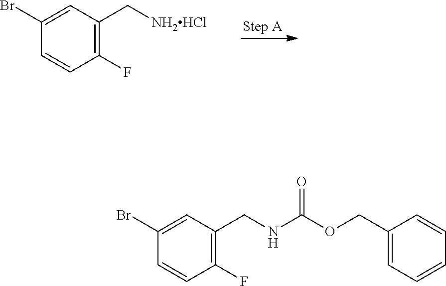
C1(F)=C(C[NH2HCl])C=C(Br)C=C1.C1(F)=C(CNC(OCC2=CC=CC=C2)=O)C=C(Br)C=C1
